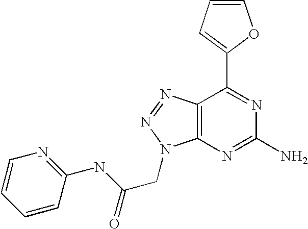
C1=CC=C(C2=NC(N)=NC3=C2N=NN3CC(NC2=NC=CC=C2)=O)O1
